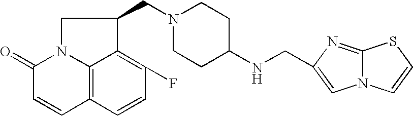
C12=C3C=CC(F)=C1C(CN1CCC(NCC4=CN5C(=N4)SC=C5)CC1)CN2C(=O)C=C3
